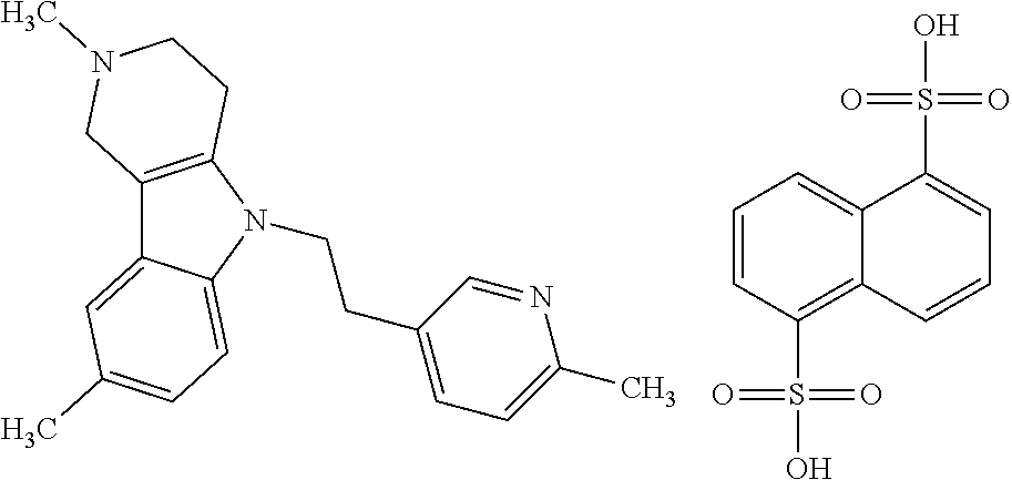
C1=CC(S(O)(=O)=O)=C2C(=C1)C(S(O)(=O)=O)=CC=C2.C12=C(CCN(C)C1)N(CCC1=CC=C(C)N=C1)C1=CC=C(C)C=C21
